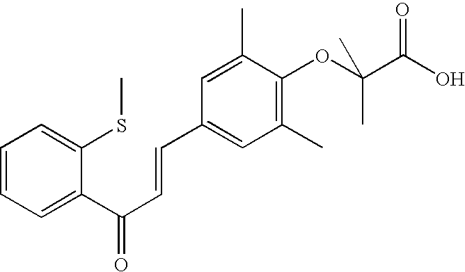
C1=CC=C(C(C=CC2=CC(C)=C(OC(C(O)=O)(C)C)C(C)=C2)=O)C(SC)=C1
